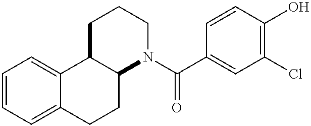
C1=CC=C2C(=C1)C1C(CC2)N(C(C2=CC(Cl)=C(O)C=C2)=O)CCC1
